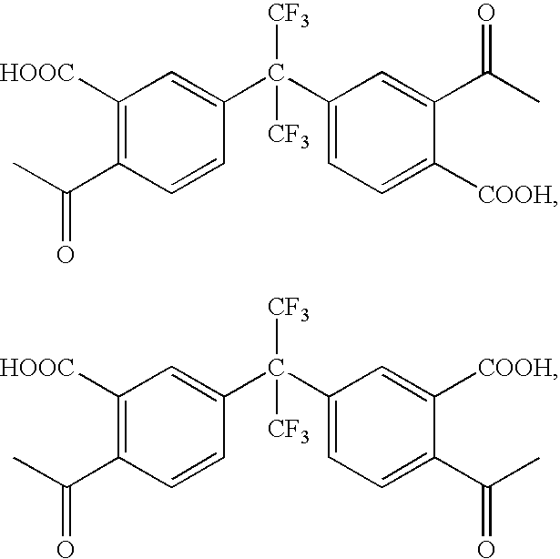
[HOOC]C1=C(C(C)=O)C=CC(C(C2=CC=C(C(C)=O)C([COOH])=C2)([CF3])[CF3])=C1.[HOOC]C1=C(C(C)=O)C=CC(C(C2=CC=C([COOH])C(C(C)=O)=C2)([CF3])[CF3])=C1
